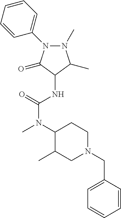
C1(NC(N(C2C(C)CN(CC3=CC=CC=C3)CC2)C)=O)C(C)N(C)N(C2=CC=CC=C2)C1=O
